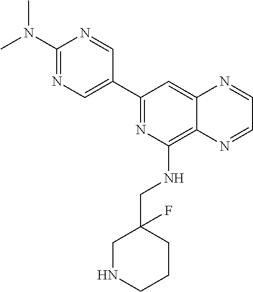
C1(N(C)C)=NC=C(C2=NC(NCC3(F)CNCCC3)=C3C(=C2)N=CC=N3)C=N1
